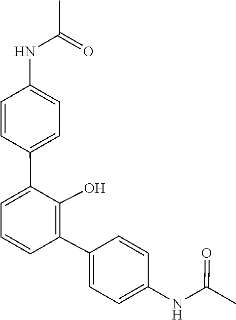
N(C(C)=O)C1=CC=C(C2=C(O)C(C3=CC=C(NC(C)=O)C=C3)=CC=C2)C=C1
